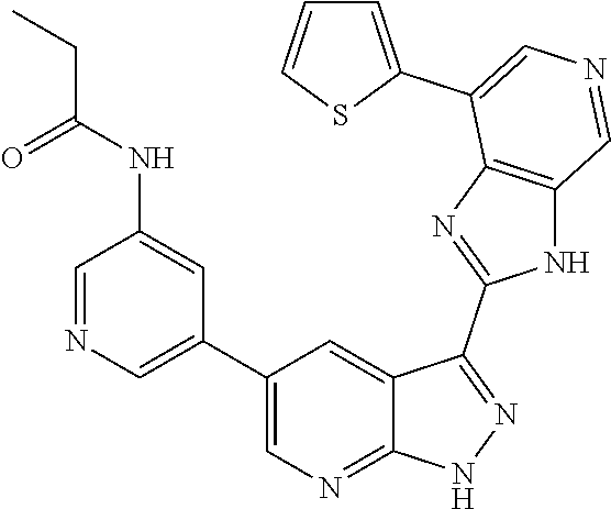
C1(C2=CN=CC(NC(CC)=O)=C2)=CN=C2C(=C1)C(C1=NC3=C(N1)C=NC=C3C1=CC=CS1)=NN2
